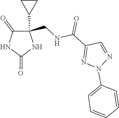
C1=NN(C2=CC=CC=C2)N=C1C(NCC1(C2CC2)C(=O)NC(=O)N1)=O
